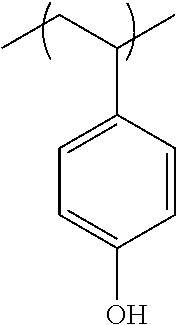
CCC(C)C1=CC=C(O)C=C1
